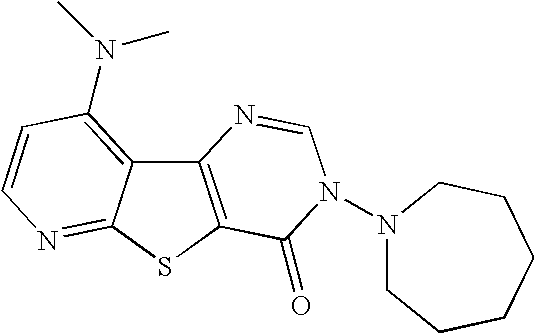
C12=C(SC3=NC=CC(N(C)C)=C13)C(=O)N(N1CCCCCC1)C=N2
